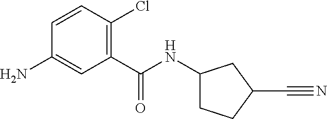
C1=CC(Cl)=C(C(NC2CCC(C#N)C2)=O)C=C1N
